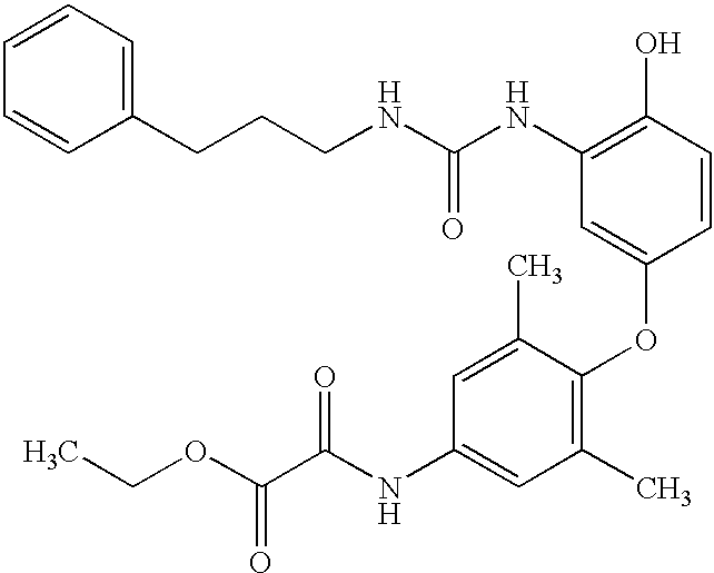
C1(O)=C(NC(=O)NCCCC2=CC=CC=C2)C=C(OC2=C(C)C=C(NC(C(OCC)=O)=O)C=C2C)C=C1
